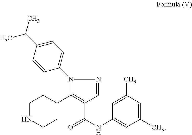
C1CNCCC1C1=C(C(NC2=CC(C)=CC(C)=C2)=O)C=NN1C1=CC=C(C(C)C)C=C1
